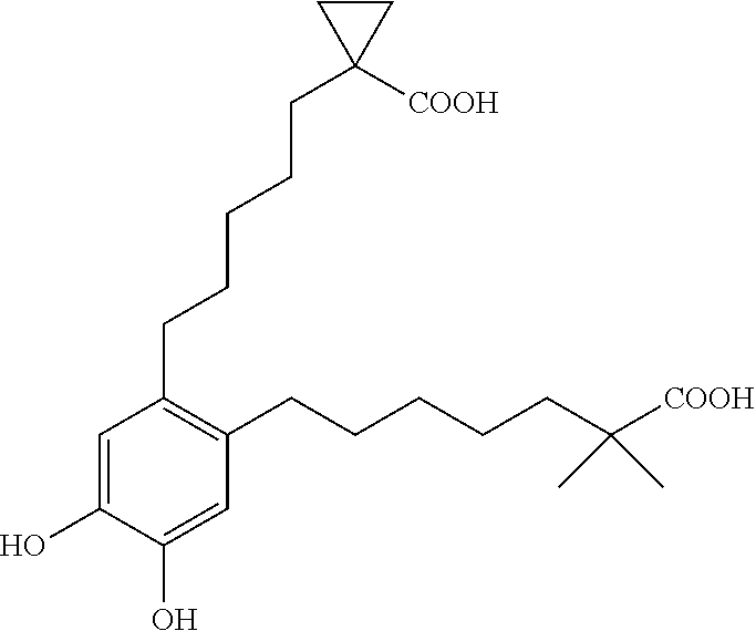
C1(CCCCCC2([COOH])CC2)=C(CCCCCC([COOH])(C)C)C=C(O)C(O)=C1
